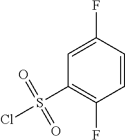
ClS(=O)(=O)C1=C(F)C=CC(F)=C1
